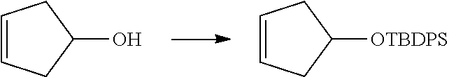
C1=CCC(O)C1.C1=CCC([OTBDPS])C1
